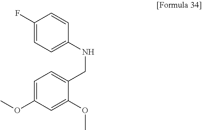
C1(F)=CC=C(NCC2=CC=C(OC)C=C2OC)C=C1
